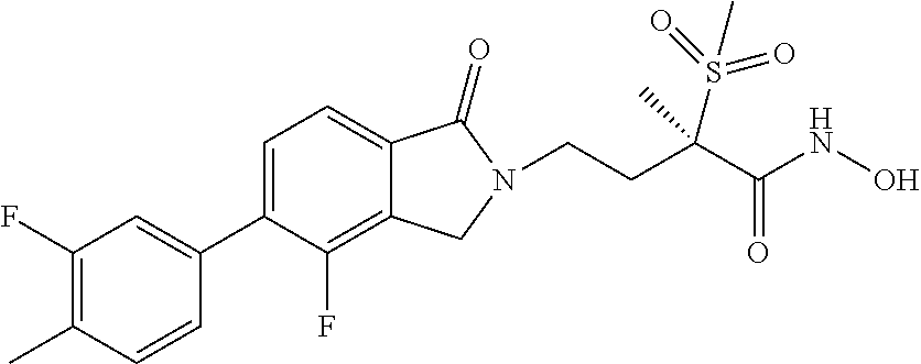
C1(F)=C(C)C=CC(C2=CC=C3C(=C2F)CN(CCC(C)(C(=O)NO)S(=O)(=O)C)C3=O)=C1
